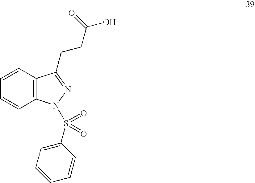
C1=CC=CC2=C1C(CCC(O)=O)=NN2S(C1=CC=CC=C1)(=O)=O
